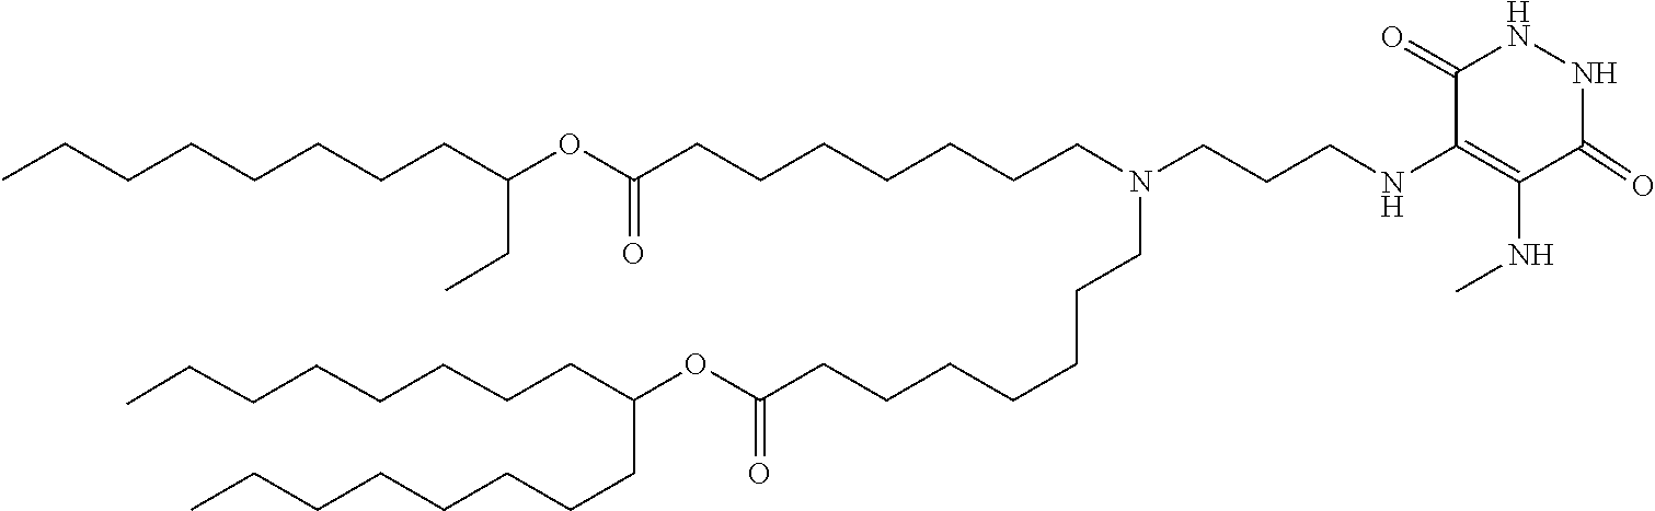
C(CCCCCCCC)(CCCCCCCC)OC(=O)CCCCCCCN(CCCCCCCC(OC(CC)CCCCCCCC)=O)CCCNC1=C(NC)C(=O)NNC1=O
